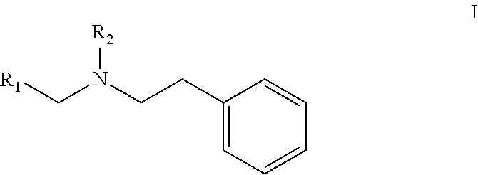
C1(CCN(C[R1])[R2])=CC=CC=C1
